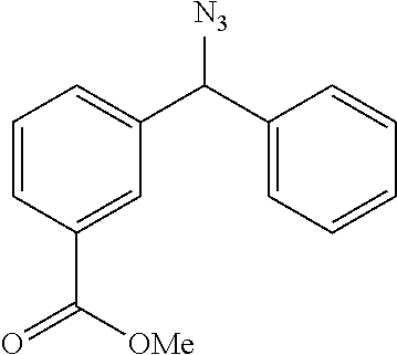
C1=CC(C([OMe])=O)=CC(C(C2=CC=CC=C2)[N3])=C1
